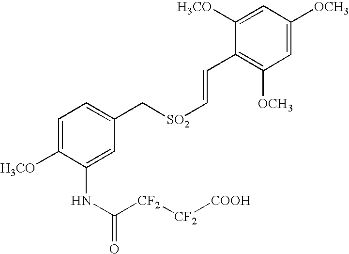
C1=C([H3CO])C(NC(=O)[CF2][CF2][COOH])=CC(C[SO2]C=CC2=C([OCH3])C=C([OCH3])C=C2[H3CO])=C1
